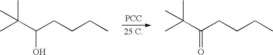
[PCC].CC(C(O)CCCC)(C)C.CC(C(=O)CCCC)(C)C
